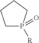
C1P(=O)([R])CCC1
